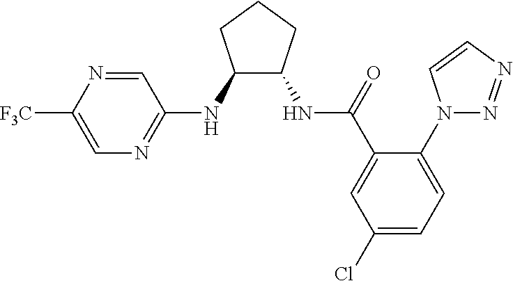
C1(NC2=NC=C([F3C])N=C2)C(NC(=O)C2=CC(Cl)=CC=C2N2N=NC=C2)CCC1
